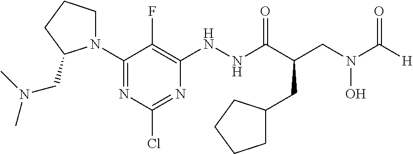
N1(C2=NC(Cl)=NC(NNC(C(CN(C([H])=O)O)CC3CCCC3)=O)=C2F)CCCC1CN(C)C
